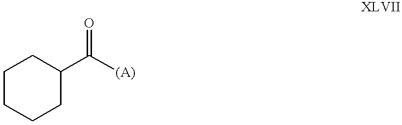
C1CCCC(C([(A)])=O)C1
